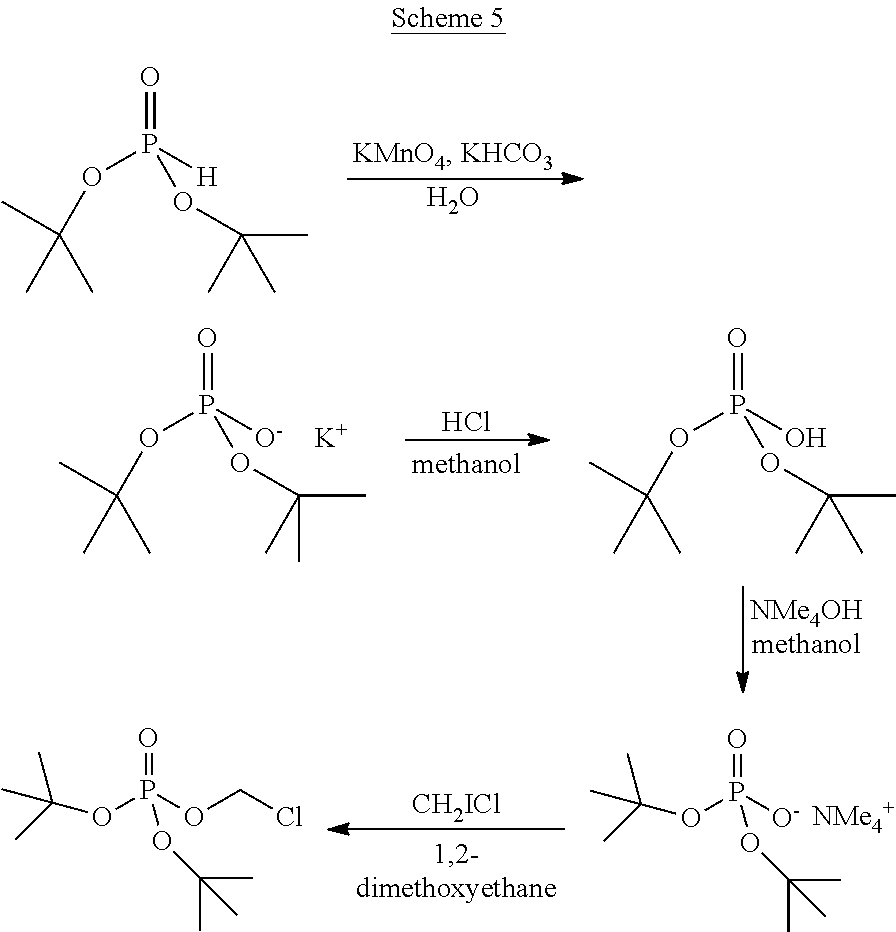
C(OP([O-])(=O)OC(C)(C)C)(C)(C)C.[CH2ICl].C(OP(OCCl)(=O)OC(C)(C)C)(C)(C)C.C(OP([H])(=O)OC(C)(C)C)(C)(C)C.O.C(OP(O)(=O)OC(C)(C)C)(C)(C)C.Cl.C(OP([O-])(=O)OC(C)(C)C)(C)(C)C.[K]
